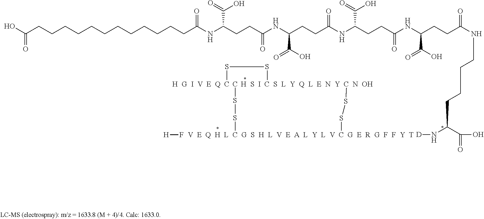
[H]F.[V  E  Q  H  L  C  G  S  H  L  V  E  A  L  Y  L  V  C  G  E  R  G  F  F  Y  T](SSC)SS[H  S  I  C  S  L  Y  Q  L  E  N  Y  C  N  OH]SS[H  G  I  V  E  Q  C].C(CCCCCCCCCCC(NC(CCC(NC(CCC(NC(CCC(=O)NC(CCC(NCCCCC(N[D])C(=O)O)=O)C(O)=O)C(=O)O)=O)C(O)=O)=O)C(=O)O)=O)CC(O)=O
